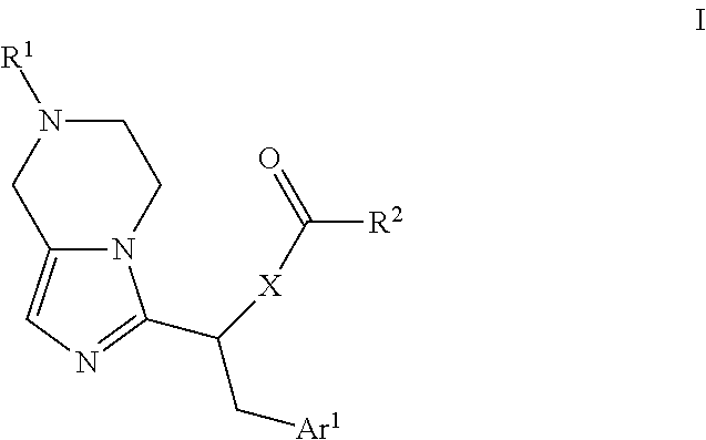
C12=CN=C(C(C[Ar1])[X]C(=O)[R2])N1CCN([R1])C2
